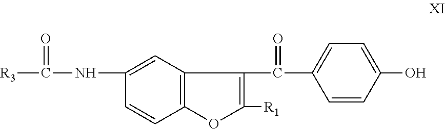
C1(NC([R3])=O)=CC2=C(C=C1)OC([R1])=C2C(=O)C1=CC=C(O)C=C1
